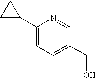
C1(CO)=CC=C(C2CC2)N=C1
